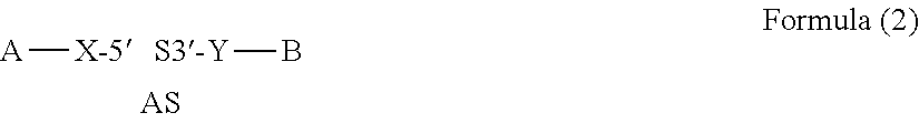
[A][X-5].[S3-Y]B
